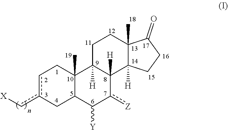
C12(C)C(C([Y])c([Z])C3([H])C1([H])CCC1(C)C3([H])CCC1=O)Cc(c[X])cC2
